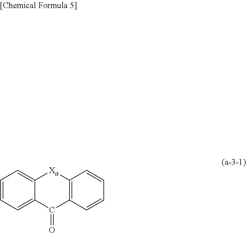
C12=C(C=CC=C1)C(=O)C1=CC=CC=C1[Xa]2
